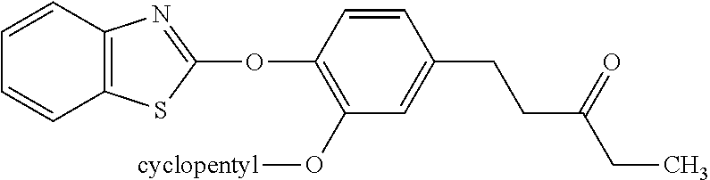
C1(OC2=NC3=C(S2)C=CC=C3)=C(O[cyclopentyl])C=C(CCC(CC)=O)C=C1
